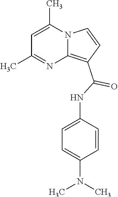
C1=C(C)N2C(=C(C(NC3=CC=C(N(C)C)C=C3)=O)C=C2)N=C1C
